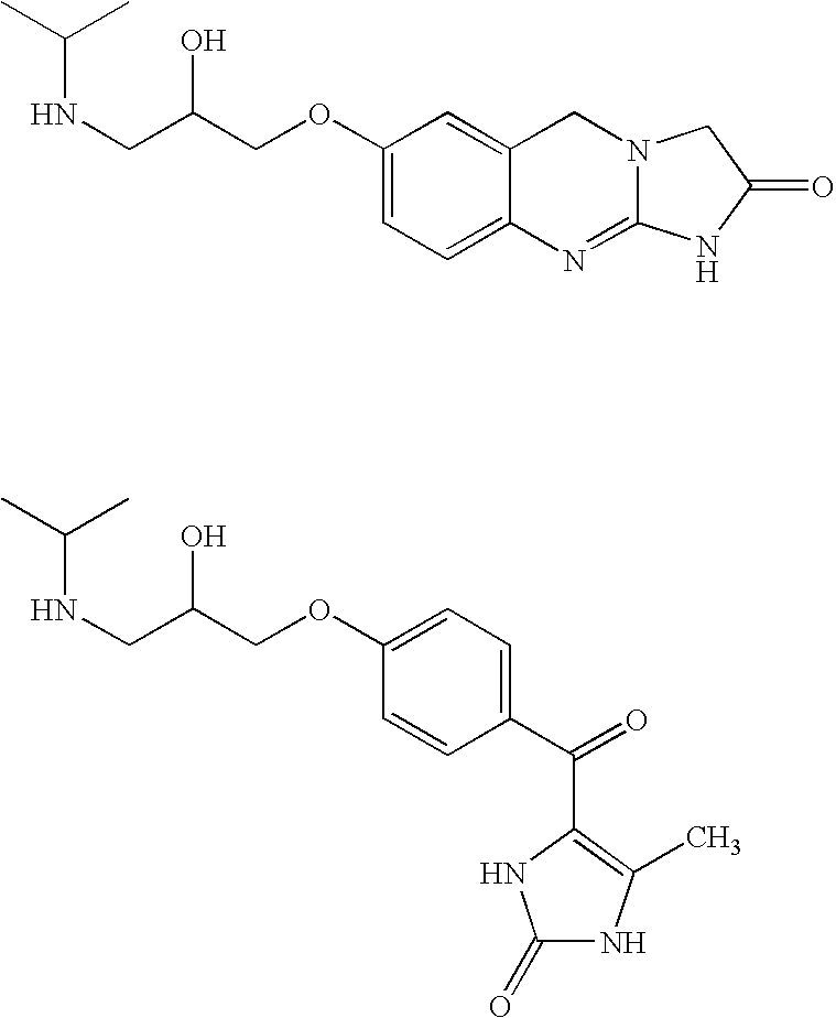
N(CC(COC1=CC=C2C(=C1)CN1C(=N2)NC(=O)C1)O)C(C)C.N(CC(COC1=CC=C(C(=O)C2=C(C)NC(=O)N2)C=C1)O)C(C)C
